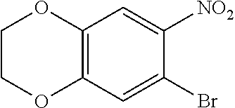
C12=C(C=C(Br)C([NO2])=C1)OCCO2
